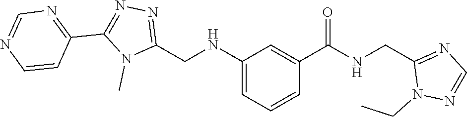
N1=C(CNC2=CC=CC(C(=O)NCC3=NC=NN3CC)=C2)N(C)C(C2=NC=NC=C2)=N1
